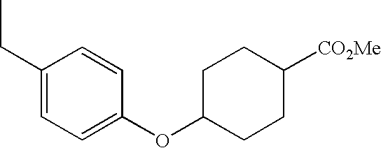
C1(CC)=CC=C(OC2CCC([CO2Me])CC2)C=C1
